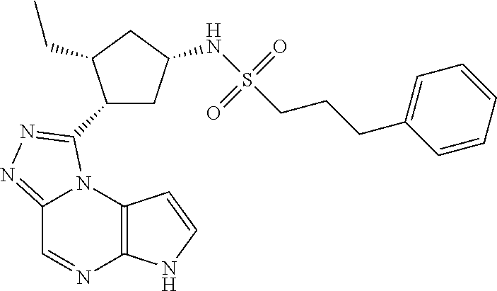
C12=C(N3C(=NN=C3C3CC(NS(CCCC4=CC=CC=C4)(=O)=O)CC3CC)C=N1)C=CN2
